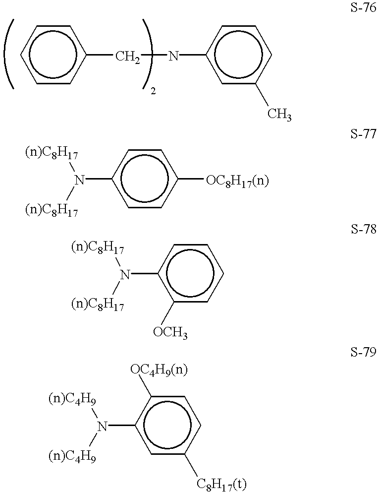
c1cc(CNc2cc(C)ccc2)ccc1.c1cc([OC8H17(n)])ccc1N([(n)C8H17])[(n)C8H17].c1([OCH3])ccccc1N([(n)C8H17])[(n)C8H17].c1c([C8H17(t)])ccc([OC4H9(n)])c1N([(n)C4H9])[(n)C4H9]
